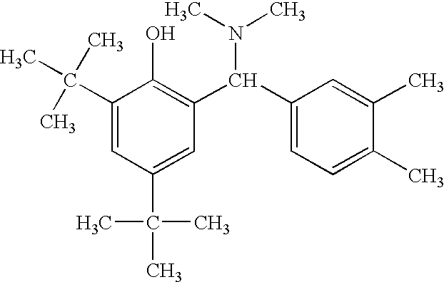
C1(C(C)(C)C)=CC(C(C)(C)C)=CC(C(C2=CC=C(C)C(C)=C2)N(C)C)=C1O
